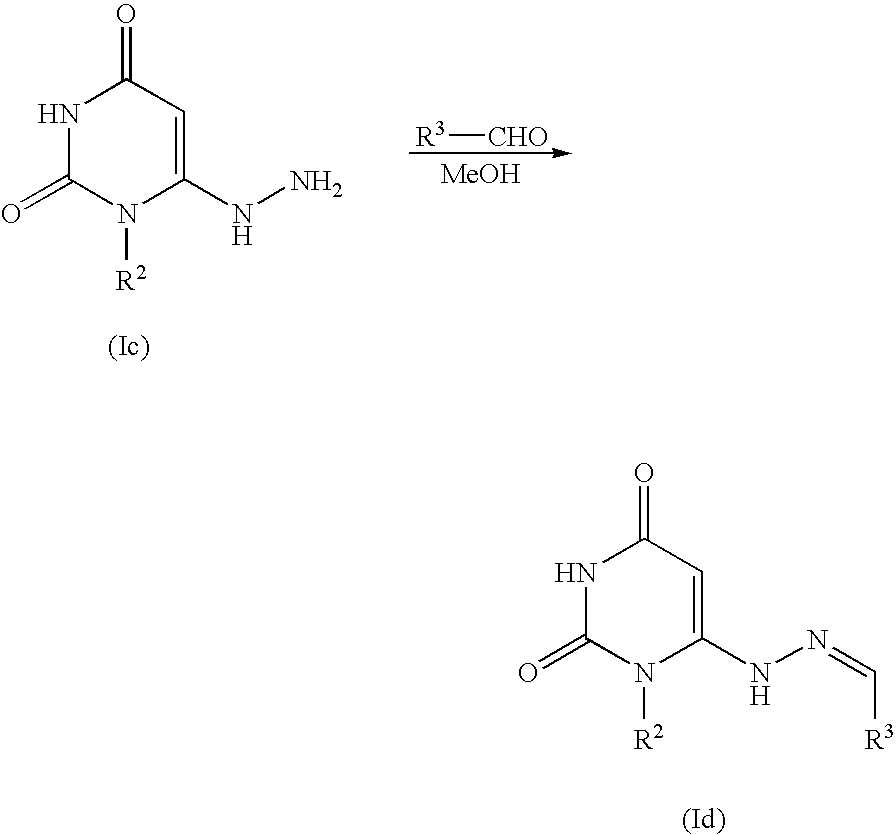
[R3][CHO].[MeOH].N1C(=O)N([R2])C(NN)=CC1=O.N1C(=O)N([R2])C(NN=C[R3])=CC1=O
